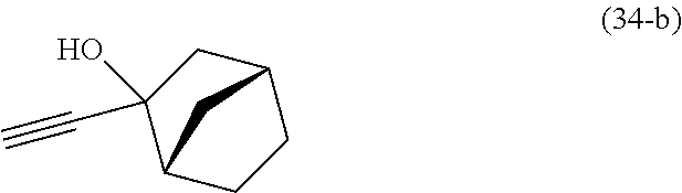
C1C2CC(O)(C#C)C(C1)C2
